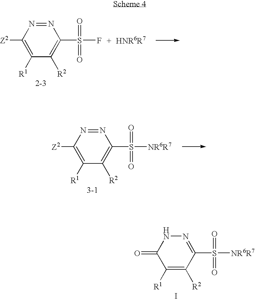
C1([Z2])=C([R1])C([R2])=C(S(=O)(=O)F)N=N1.C1([Z2])=C([R1])C([R2])=C(S(=O)(=O)[NR6R7])N=N1.C1(=O)C([R1])=C([R2])C(S(=O)(=O)[NR6R7])=NN1.I
